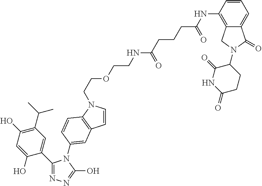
C1(C2=CC(C(C)C)=C(O)C=C2O)=NN=C(O)N1C1=CC2=C(N(CCOCCNC(CCCC(NC3=C4C(=CC=C3)C(=O)N(C3C(=O)NC(=O)CC3)C4)=O)=O)C=C2)C=C1
